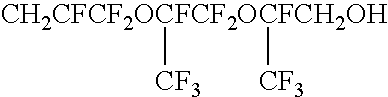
[CH2CFCF2OCFCF2OCFCH2OH]([CF3])[CF3]
